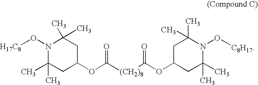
N1(O[H17C8])C(C)(C)CC(OC([(CH2)8]C(OC2CC(C)(C)N(O[C8H17])C(C)(C)C2)=O)=O)CC1(C)C
